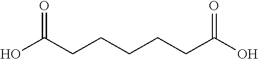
O=C(CCCCCC(O)=O)O
